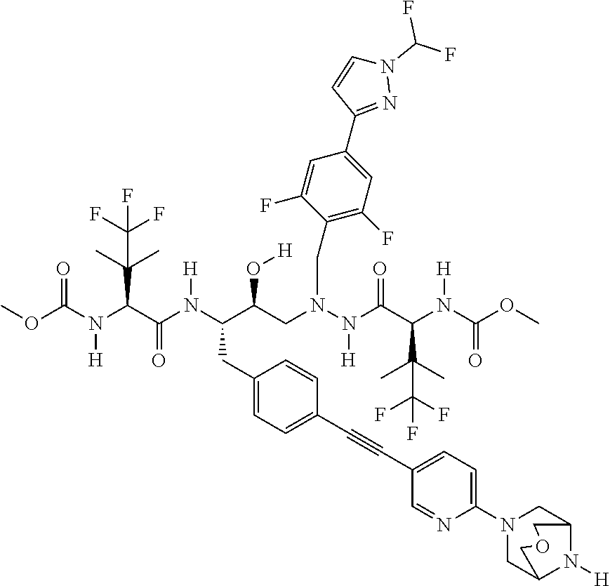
C1(CC(C(CN(N(C(C(N(C(OC)=O)[H])C(C)(C)C(F)(F)F)=O)[H])CC2=C(F)C=C(C3=NN(C(F)F)C=C3)C=C2F)O[H])N(C(C(N(C(OC)=O)[H])C(C)(C)C(F)(F)F)=O)[H])=CC=C(C#CC2=CC=C(N3CC4N([H])C(C3)COC4)N=C2)C=C1
